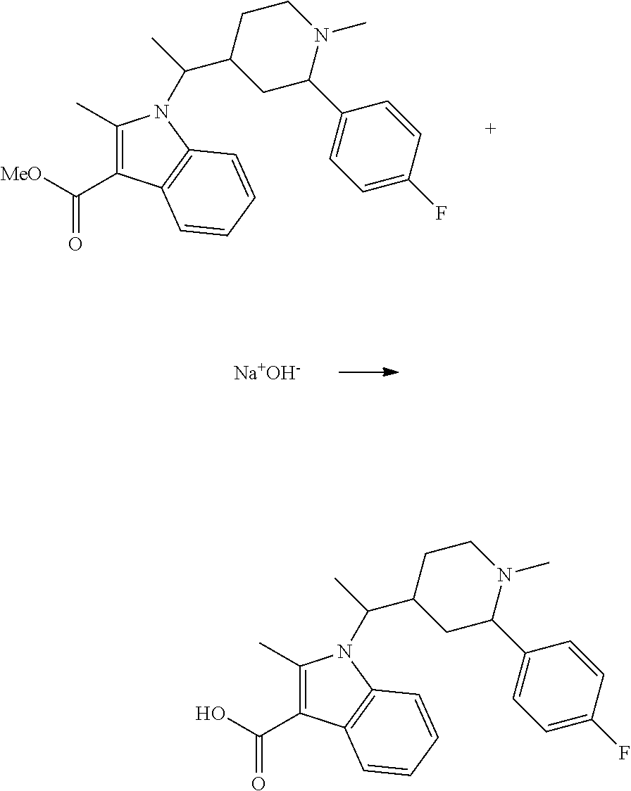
C1(C)=C(C(O)=O)C2=C(N1C(C)C1CC(C3=CC=C(F)C=C3)N(C)CC1)C=CC=C2.C1(C)=C(C([MeO])=O)C2=C(N1C(C)C1CC(C3=CC=C(F)C=C3)N(C)CC1)C=CC=C2.[Na+OH-]
